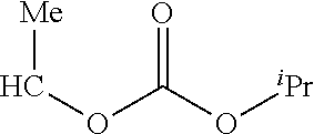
C(OC(O[iPr])=O)[Me]
